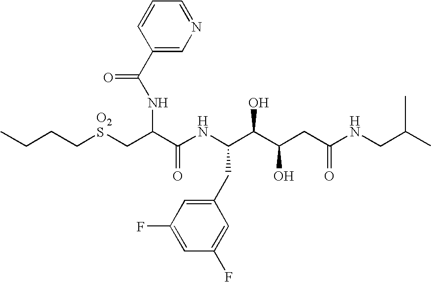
C(CC[O2S]CC(C(NC(C(C(CC(NCC(C)C)=O)O)O)CC1=CC(F)=CC(F)=C1)=O)NC(C1=CN=CC=C1)=O)C
